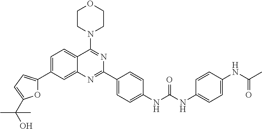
O1C(C2=CC=C3C(=C2)N=C(C2=CC=C(NC(NC4=CC=C(NC(C)=O)C=C4)=O)C=C2)N=C3N2CCOCC2)=CC=C1C(O)(C)C
